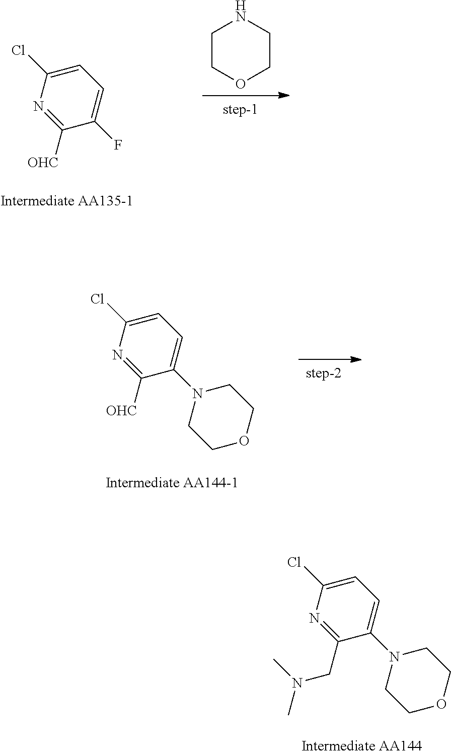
C1=C(Cl)N=C([OHC])C(F)=C1.C1COCCN1.C1=C(Cl)N=C([OHC])C(N2CCOCC2)=C1.C1=C(Cl)N=C(CN(C)C)C(N2CCOCC2)=C1
